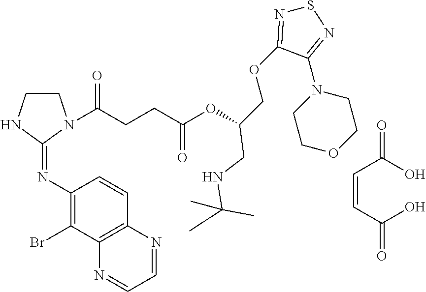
C1CNC(=NC2=C(Br)C3=C(C=C2)N=CC=N3)N1C(CCC(OC(COC1=NSN=C1N1CCOCC1)CNC(C)(C)C)=O)=O.C(=CC(O)=O)C(O)=O
